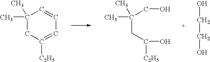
C1(C)(C)CC([C2H5])=CC=C1.C(CC([C2H5])O)(CO)(C)C.OCCO
